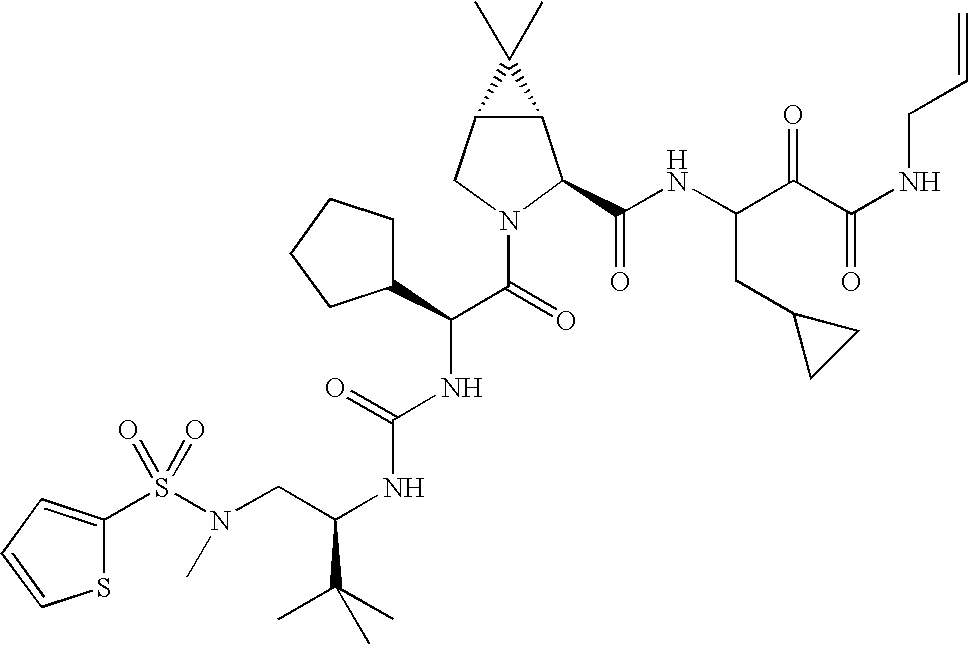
S(N(CC(NC(NC(C(=O)N1C(C(NC(C(C(NCC=C)=O)=O)CC2CC2)=O)C2C(C1)C2(C)C)C1CCCC1)=O)C(C)(C)C)C)(=O)(=O)C1=CC=CS1
